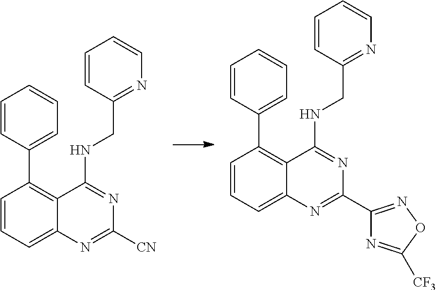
C1=CC=C2C(=C1C1=CC=CC=C1)C(NCC1=NC=CC=C1)=NC([CN])=N2.C1=CC=C2C(=C1C1=CC=CC=C1)C(NCC1=NC=CC=C1)=NC(C1=NOC([CF3])=N1)=N2
